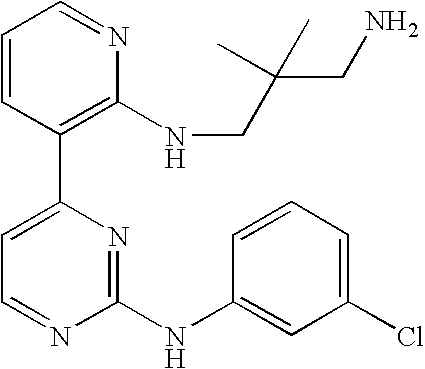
C1=CC(C2=CC=NC(NC3=CC(Cl)=CC=C3)=N2)=C(NCC(CN)(C)C)N=C1
